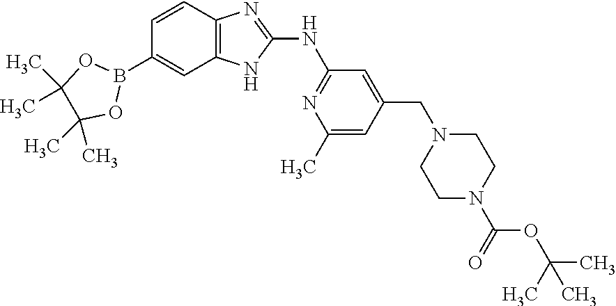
B1(C2=CC3=C(C=C2)N=C(NC2=NC(C)=CC(CN4CCN(C(=O)OC(C)(C)C)CC4)=C2)N3)OC(C)(C)C(C)(C)O1
